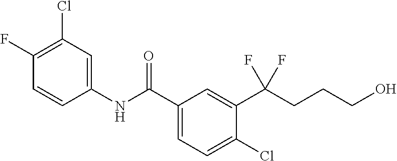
C1(NC(C2=CC=C(Cl)C(C(CCCO)(F)F)=C2)=O)=CC(Cl)=C(F)C=C1
